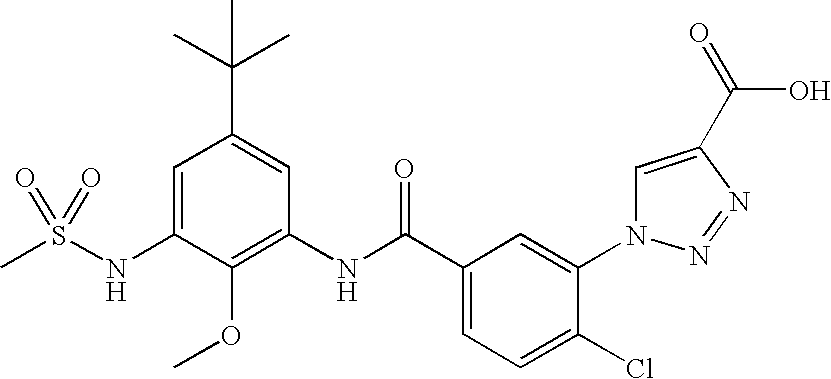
CS(NC1=CC(C(C)(C)C)=CC(NC(C2=CC=C(Cl)C(N3C=C(C(=O)O)N=N3)=C2)=O)=C1OC)(=O)=O
